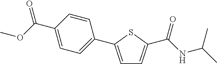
C1=C(C2=CC=C(C(OC)=O)C=C2)SC(C(NC(C)C)=O)=C1
